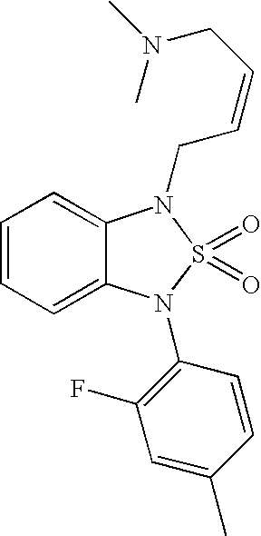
C1=CC=C2C(=C1)N(CC=CCN(C)C)S(=O)(=O)N2C1=C(F)C=C(C)C=C1
